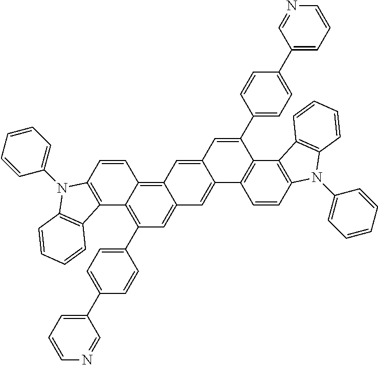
C12=C(C=CC3=C4C(=CC(C5=CC=C(C6=CC=CN=C6)C=C5)=C13)C=C1C(=C4)C=C(C3=CC=C(C4=CC=CN=C4)C=C3)C3=C1C=CC1=C3C3=C(N1C1=CC=CC=C1)C=CC=C3)N(C1=CC=CC=C1)C1=C2C=CC=C1
